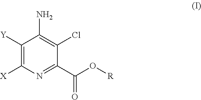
C1([Y])=C([X])N=C(C(=O)O[R])C(Cl)=C1N
